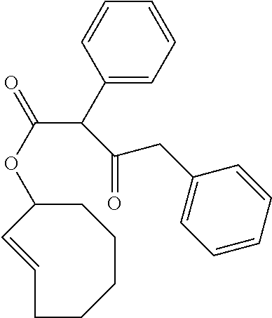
C1C(OC(C(C2=CC=CC=C2)C(CC2=CC=CC=C2)=O)=O)C=CCCCC1
